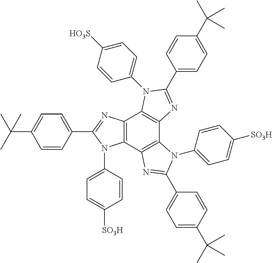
C12=C(C3=C(C4=C1N(C1=CC=C([HO3S])C=C1)C(C1=CC=C(C(C)(C)C)C=C1)=N4)N(C1=CC=C([SO3H])C=C1)C(C1=CC=C(C(C)(C)C)C=C1)=N3)N(C1=CC=C([SO3H])C=C1)C(C1=CC=C(C(C)(C)C)C=C1)=N2
